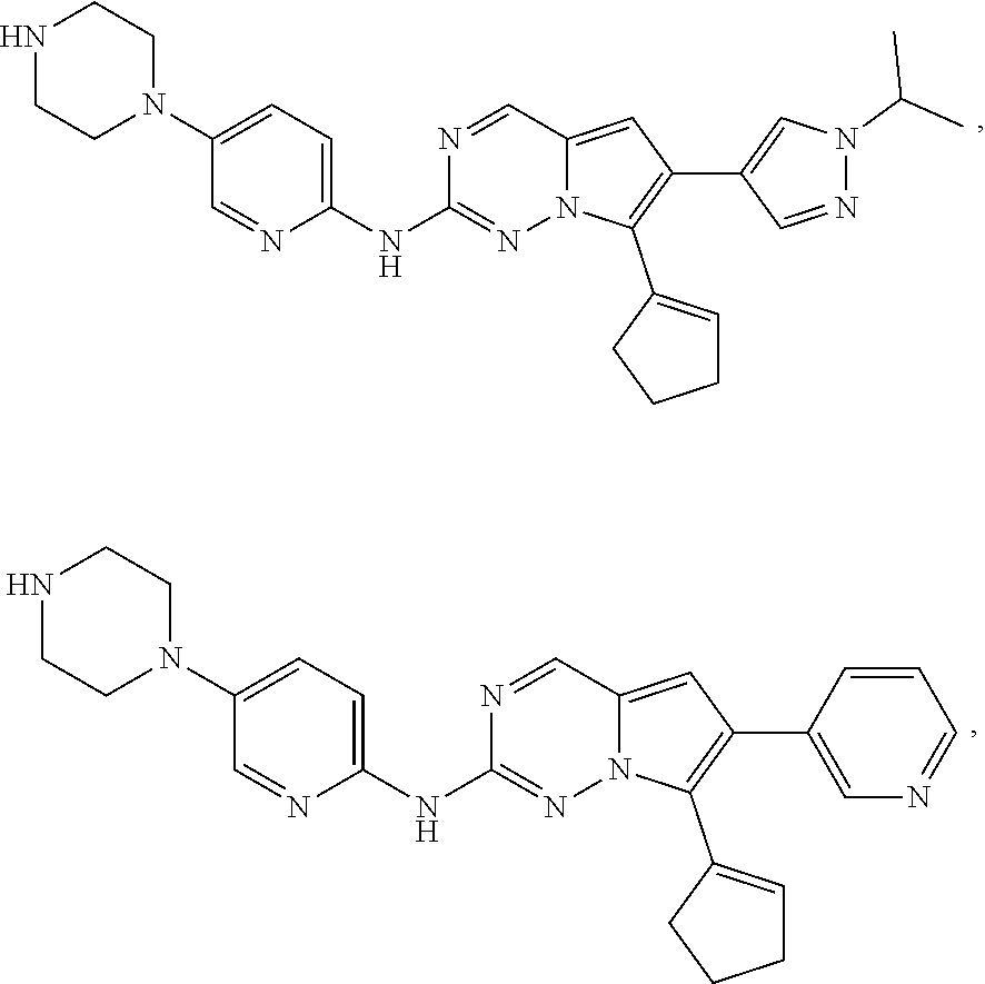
C1(N2CCNCC2)=CC=C(NC2=NN3C(=CC(C4=CN(C(C)C)N=C4)=C3C3=CCCC3)C=N2)N=C1.C1(N2CCNCC2)=CC=C(NC2=NN3C(=CC(C4=CN=CC=C4)=C3C3=CCCC3)C=N2)N=C1
